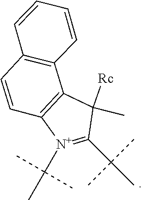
C1([Rc])(C)C(C(C)(C)C)=[N+](C(C)(C)C)C2=C1C1=C(C=C2)C=CC=C1
